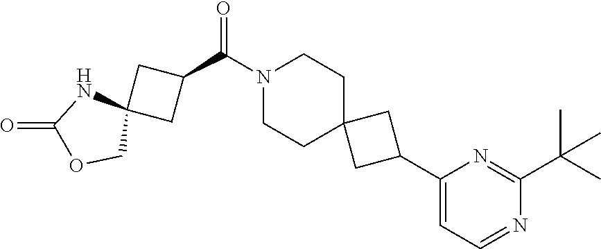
N1(C(C2CC3(C2)NC(=O)OC3)=O)CCC2(CC1)CC(C1=CC=NC(C(C)(C)C)=N1)C2
